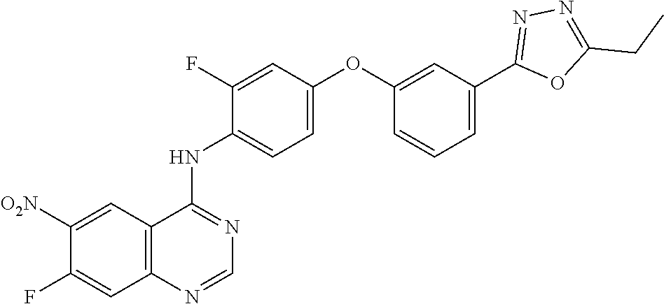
[O2N]C1=CC2=C(C=C1F)N=CN=C2NC1=CC=C(OC2=CC(C3=NN=C(CC)O3)=CC=C2)C=C1F
